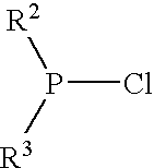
P(Cl)([R2])[R3]
